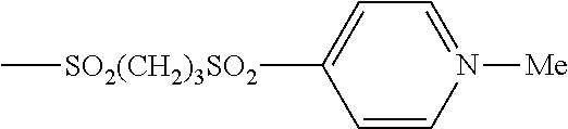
C1=CN([Me])=CC=C1[SO2(CH2)3SO2]C
